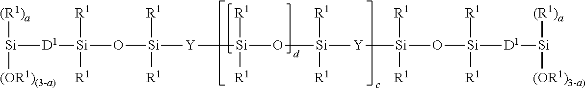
[Si]([D1][Si](O[Si]([Y][Si](O[Si]([Y][Si](O[Si]([D1][Si]([(R1)a])[(OR1)3-a)])([R1])[R1])([R1])[R1])([R1])[R1])([R1])[R1])([R1])[R1])([R1])[R1])([(R1)a])[(OR1)(3-a)]
